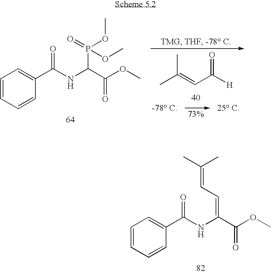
C1=CC=CC(C(NC(C(OC)=O)P(OC)(=O)OC)=O)=C1.CC(=CC([H])=O)C.C1=CC=CC(C(NC(C(OC)=O)=CC=C(C)C)=O)=C1
